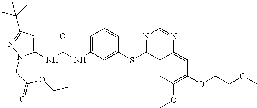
C1(NC(NC2=CC=CC(SC3=NC=NC4=CC(OCCOC)=C(OC)C=C34)=C2)=O)=CC(C(C)(C)C)=NN1CC(=O)OCC
